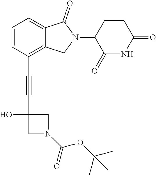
C1=CC(C#CC2(O)CN(C(=O)OC(C)(C)C)C2)=C2C(=C1)C(=O)N(C1C(=O)NC(=O)CC1)C2
